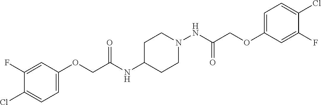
C1(OCC(NC2CCN(NC(=O)COC3=CC=C(Cl)C(F)=C3)CC2)=O)=CC=C(Cl)C(F)=C1
